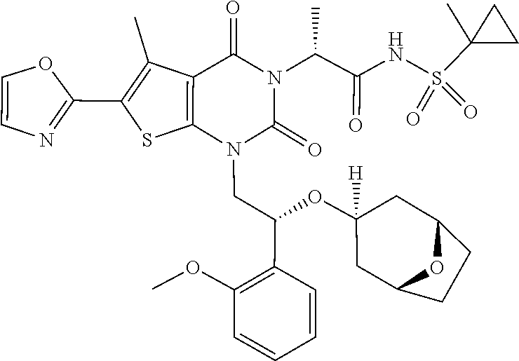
COC1=C(C(CN2C(=O)N(C(C(=O)NS(C3(C)CC3)(=O)=O)C)C(=O)C3=C2SC(C2=NC=CO2)=C3C)OC2([H])CC3CCC(C2)O3)C=CC=C1
